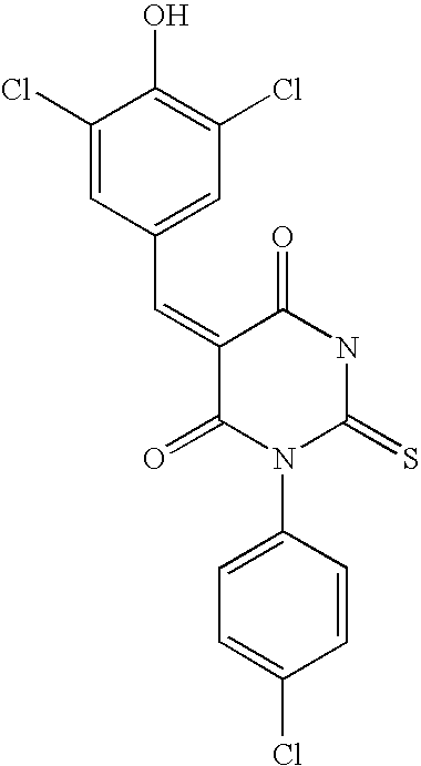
C1(Cl)=CC(C=C2C(=O)N(C3=CC=C(Cl)C=C3)C(=S)NC2=O)=CC(Cl)=C1O
